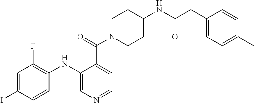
C(C1=CC=NC=C1NC1=C(F)C=C(I)C=C1)(=O)N1CCC(NC(CC2=CC=C(C)C=C2)=O)CC1
